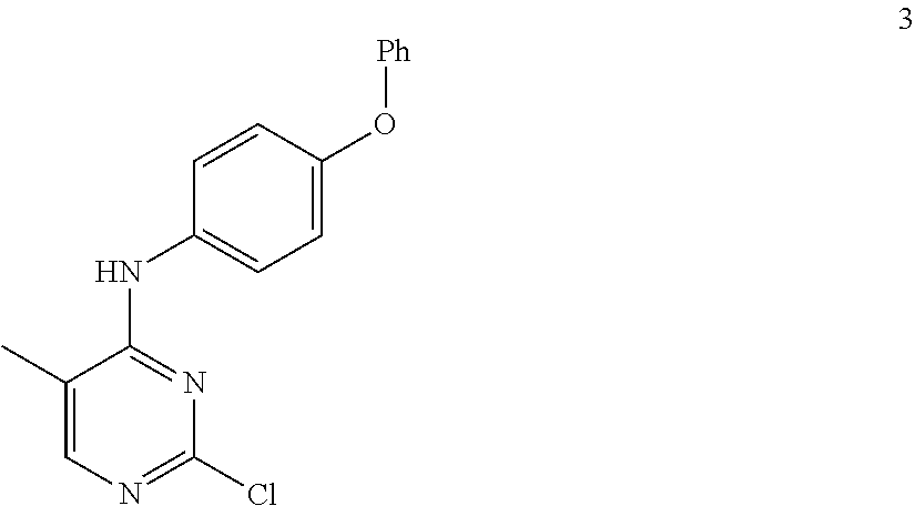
C1(C)=CN=C(Cl)N=C1NC1=CC=C(O[Ph])C=C1
